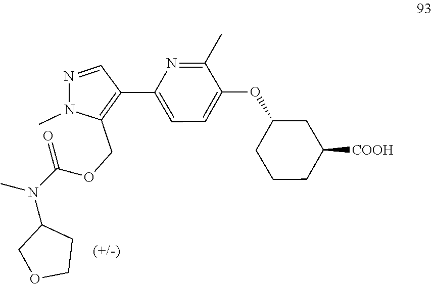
C1=C(C2=C(COC(N(C3COCC3)C)=O)N(C)N=C2)N=C(C)C(OC2CCCC([COOH])C2)=C1
